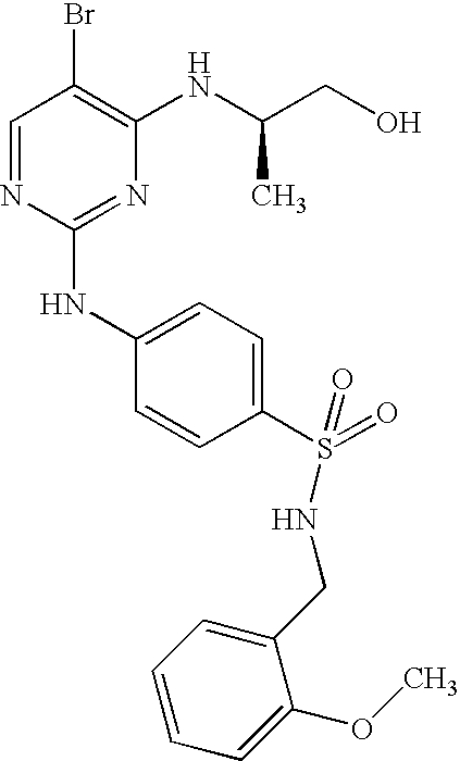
C1=NC(NC2=CC=C(S(=O)(NCC3=CC=CC=C3OC)=O)C=C2)=NC(NC(CO)C)=C1Br
